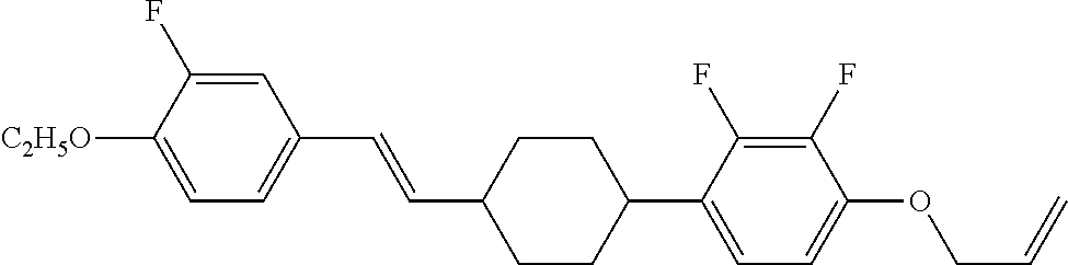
C1=C(F)C([C2H5O])=CC=C1C=CC1CCC(C2=CC=C(OCC=C)C(F)=C2F)CC1
